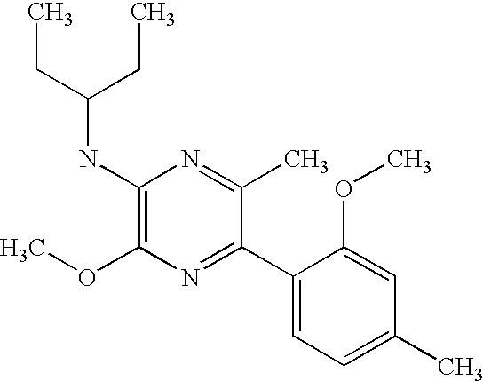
C1(NC(CC)CC)=C(OC)N=C(C2=CC=C(C)C=C2OC)C(C)=N1
